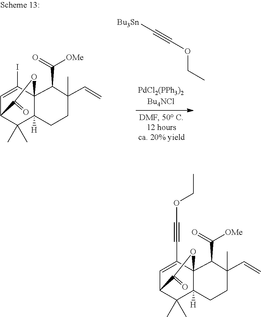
C1=C(C#COCC)C23C([H])(C(C)(C)C1C(=O)O2)CCC(C=C)(C)C3C([OMe])=O.C1=C(I)C23C([H])(C(C)(C)C1C(=O)O2)CCC(C=C)(C)C3C([OMe])=O.C(#COCC)[Bu3Sn]
